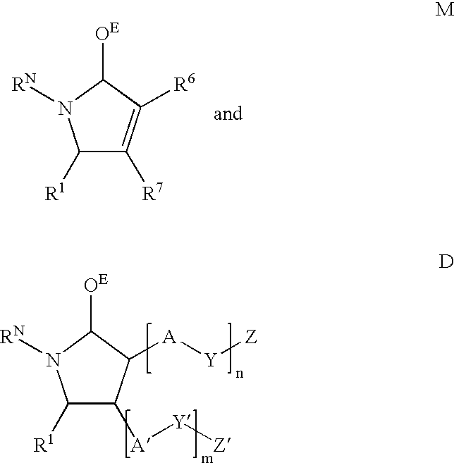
C1([R1])C([R7])=C([R6])C([OE])N1[RN].C1([R1])C([A][Y][Z])C([A][Y][Z])C([OE])N1[RN]
